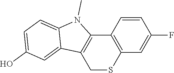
C1=CC2=C(C=C1F)SCC1=C2N(C)C2=CC=C(O)C=C12
